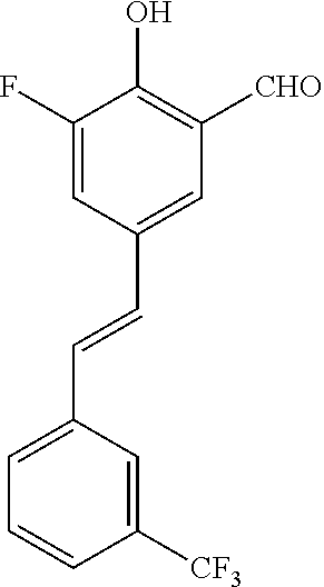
C1(F)=CC(C=CC2=CC=CC([CF3])=C2)=CC([CHO])=C1O
